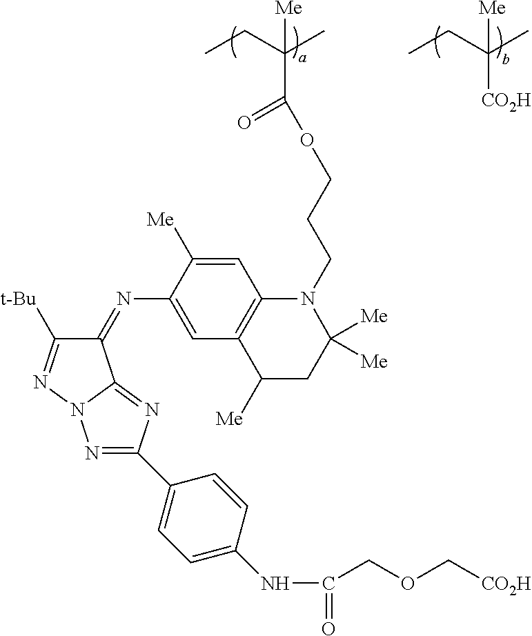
O(C(C(CC)(C)[Me])=O)CCCN1C2=C(C([Me])CC1([Me])[Me])C=C(N=C1C([t-Bu])=NN3C1=NC(C1=CC=C(NC(=O)COC[CO2H])C=C1)=N3)C([Me])=C2.[CO2H]C(CC)(C)[Me]
